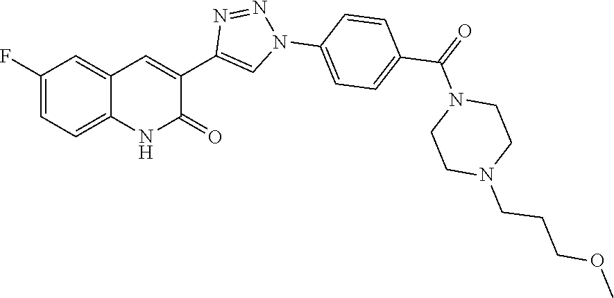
C1(F)=CC=C2C(=C1)C=C(C1=CN(C3=CC=C(C(=O)N4CCN(CCCOC)CC4)C=C3)N=N1)C(=O)N2
